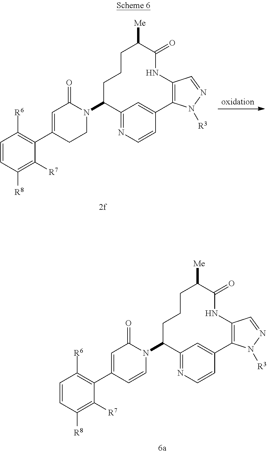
C12=NC=CC(=C1)C1=C(NC(=O)C([Me])CCCC2N2C=CC(C3=C([R6])C=CC([R8])=C3[R7])=CC2=O)C=NN1[R3].C12=NC=CC(=C1)C1=C(NC(=O)C([Me])CCCC2N2CCC(C3=C([R6])C=CC([R8])=C3[R7])=CC2=O)C=NN1[R3]
